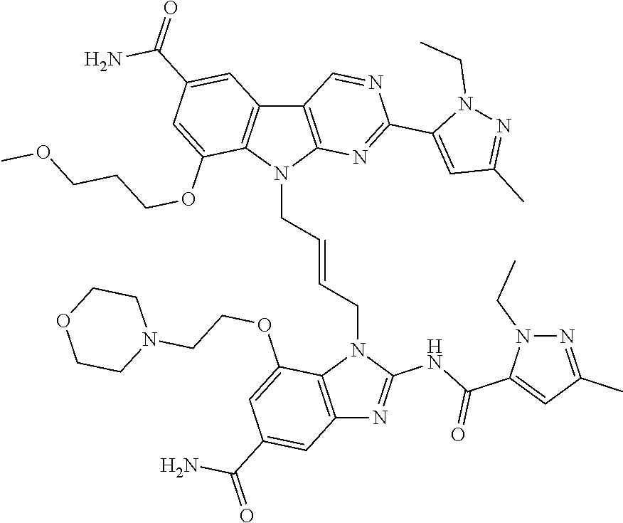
C12=C(N(CC=CCN3C4=C(C5=C3C(OCCCOC)=CC(C(=O)N)=C5)C=NC(C3=CC(C)=NN3CC)=N4)C(NC(C3=CC(C)=NN3CC)=O)=N1)C(OCCN1CCOCC1)=CC(C(=O)N)=C2
